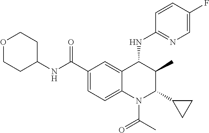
C1(C(=O)NC2CCOCC2)=CC=C2C(=C1)C(NC1=NC=C(F)C=C1)C(C)C(C1CC1)N2C(C)=O
